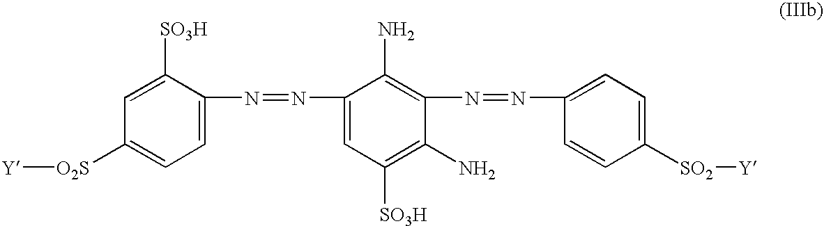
C1=C([SO3H])C(N=NC2=CC([SO3H])=C(N)C(N=NC3=CC=C([SO2][Y])C=C3)=C2N)=CC=C1[O2S][Y]
